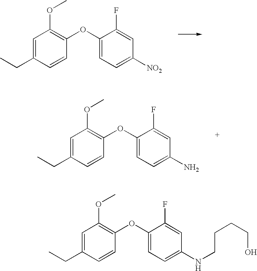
C1=C(CC)C=CC(OC2=CC=C([NO2])C=C2F)=C1OC.C1=C(CC)C=CC(OC2=CC=C(N)C=C2F)=C1OC.C1=C(CC)C=CC(OC2=CC=C(NCCCCO)C=C2F)=C1OC
